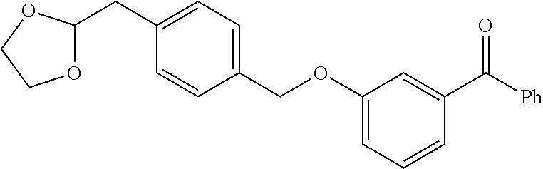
O1C(CC2=CC=C(COC3=CC=CC(C(=O)[Ph])=C3)C=C2)OCC1
